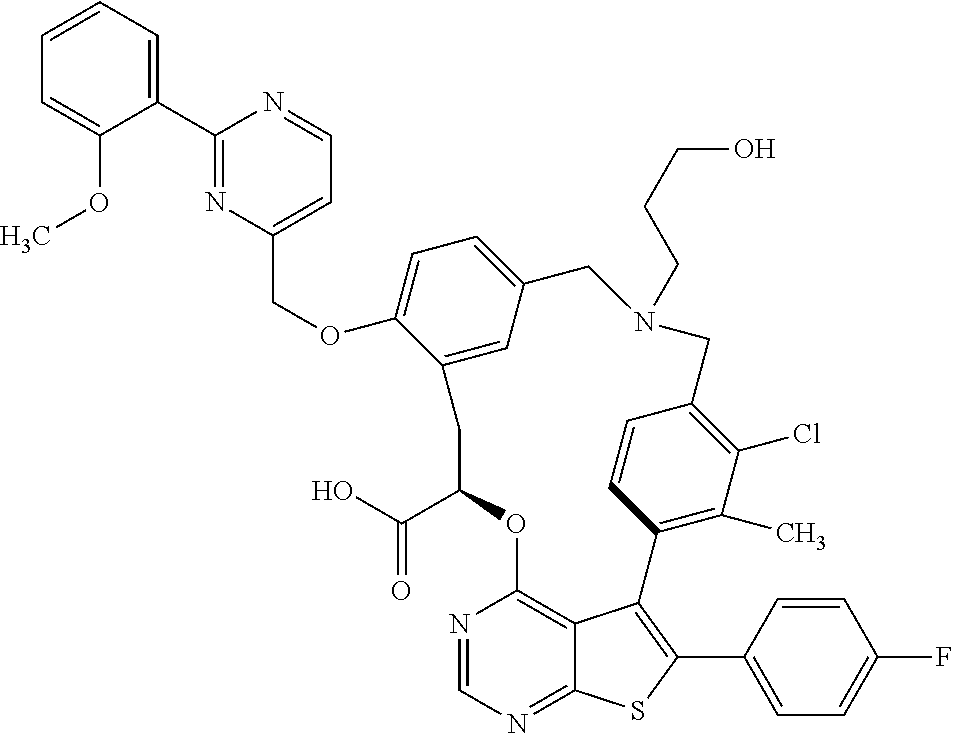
C1(C2=NC(COC3=CC=C4C=C3CC(C(O)=O)OC3=C5C(=NC=N3)SC(C3=CC=C(F)C=C3)=C5C3=C(C)C(Cl)=C(C=C3)CN(CCCO)C4)=CC=N2)=CC=CC=C1OC
